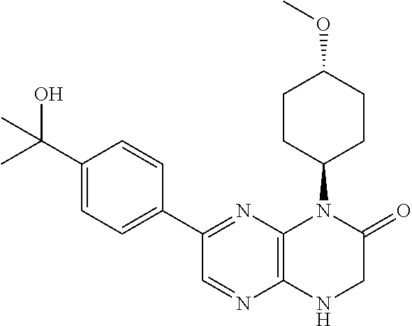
C12=C(N=C(C3=CC=C(C(O)(C)C)C=C3)C=N1)N(C1CCC(OC)CC1)C(=O)CN2
